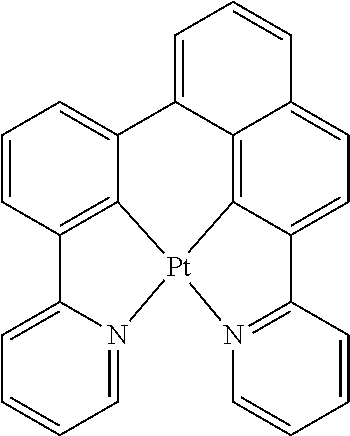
C1=CC2=C3C(=C1)C1=CC=CC4=CC=C5C(=C41)[Pt]3(N1=C5C=CC=C1)N1=CC=CC=C21
